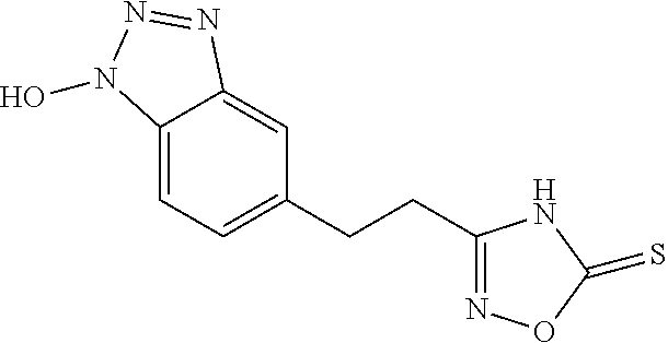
C12=CC=C(CCC3=NOC(=S)N3)C=C1N=NN2O
